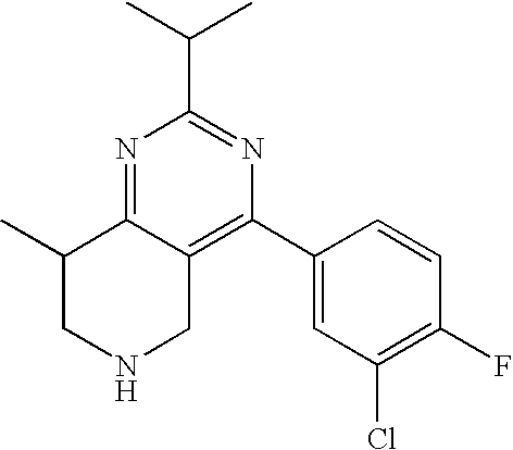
N1=C2C(=C(C3=CC(Cl)=C(F)C=C3)N=C1C(C)C)CNCC2C
